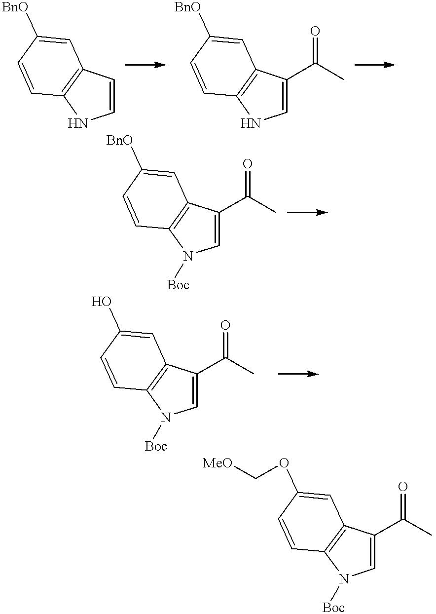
C1=CNC2=C1C=C([BnO])C=C2.C1(C(C)=O)=CNC2=C1C=C([BnO])C=C2.C1(C(C)=O)=CN([Boc])C2=C1C=C(O)C=C2.C1(C(C)=O)=CN([Boc])C2=C1C=C([BnO])C=C2.C1(C(C)=O)=CN([Boc])C2=C1C=C(OC[MeO])C=C2
